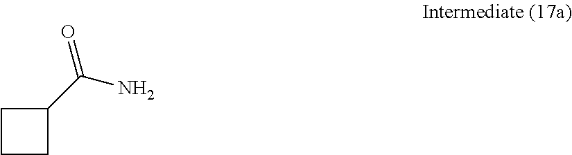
C1(C(N)=O)CCC1
